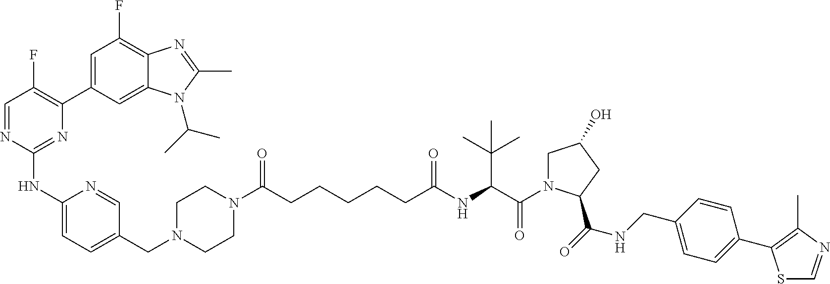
C1(NC2=NC(C3=CC(F)=C4C(=C3)N(C(C)C)C(C)=N4)=C(F)C=N2)=CC=C(CN2CCN(C(CCCCCC(NC(C(=O)N3CC(O)CC3C(NCC3=CC=C(C4=C(C)N=CS4)C=C3)=O)C(C)(C)C)=O)=O)CC2)C=N1
